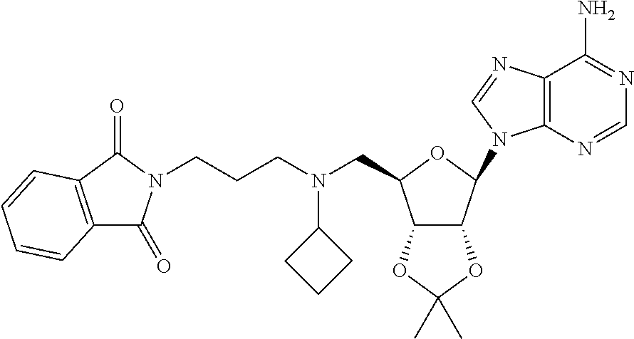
C12=C(N=CN=C1N)N(C1C3C(C(CN(CCCN4C(=O)C5=C(C4=O)C=CC=C5)C4CCC4)O1)OC(C)(C)O3)C=N2
